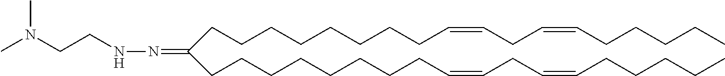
N(CCNN=C(CCCCCCCCC=CCC=CCCCCC)CCCCCCCCC=CCC=CCCCCC)(C)C
